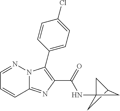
C1C2CC1(NC(C1=C(C3=CC=C(Cl)C=C3)N3C(=N1)C=CC=N3)=O)C2
